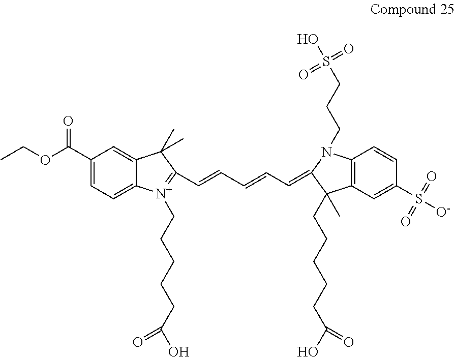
CCOC(C1=CC=C2C(=C1)C(C)(C)C(C=CC=CC=C1N(CCCS(O)(=O)=O)C3=C(C1(C)CCCCCC(O)=O)C=C(S([O-])(=O)=O)C=C3)=[N+]2CCCCCC(O)=O)=O
